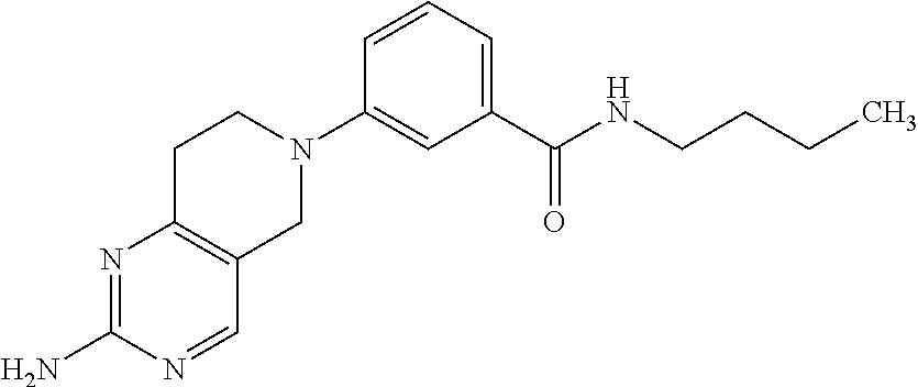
N1=C(N)N=CC2=C1CCN(C1=CC(C(NCCCC)=O)=CC=C1)C2
